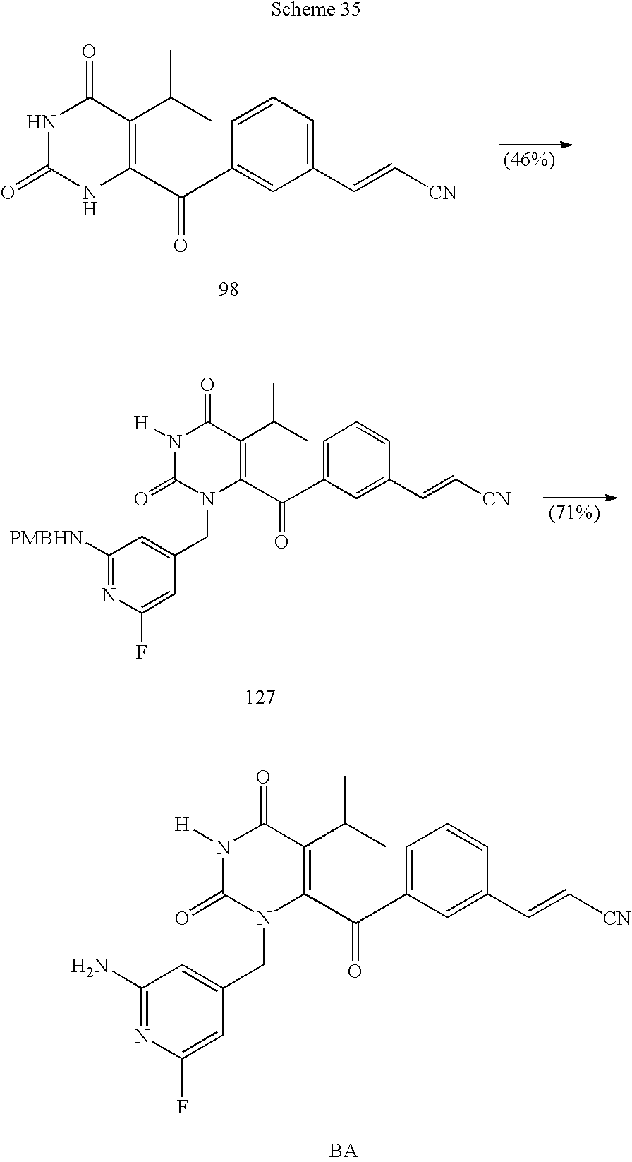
C1(C(C)C)=C(C(C2=CC(C=C[CN])=CC=C2)=O)NC(=O)NC1=O.C1(C(C)C)=C(C(C2=CC=CC(C=C[CN])=C2)=O)N(CC2=CC([PMBHN])=NC(F)=C2)C(=O)N([H])C1=O.C1(C(C)C)=C(C(C2=CC=CC(C=C[CN])=C2)=O)N(CC2=CC(N)=NC(F)=C2)C(=O)N([H])C1=O
